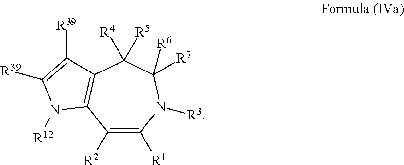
C1([R2])=C([R1])N([R3])C([R6])([R7])C([R5])([R4])C2=C1N([R12])C([R39])=C2[R39]
